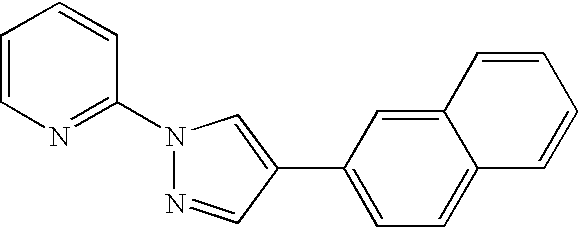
N1(C2=NC=CC=C2)N=CC(C2=CC=C3C(=C2)C=CC=C3)=C1
